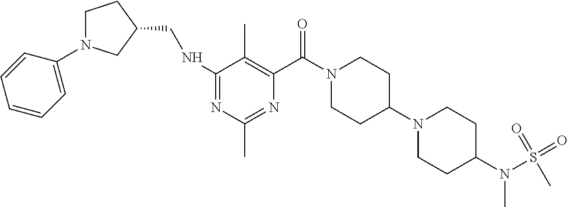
C1(NCC2CCN(C3=CC=CC=C3)C2)=NC(C)=NC(C(N2CCC(N3CCC(N(S(=O)(=O)C)C)CC3)CC2)=O)=C1C
